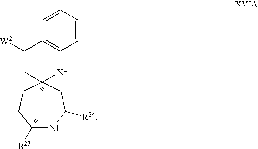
C1([R23])NC([R24])CC2(CC1)[X2]C1=C(C([W2])C2)C=CC=C1.*.*
